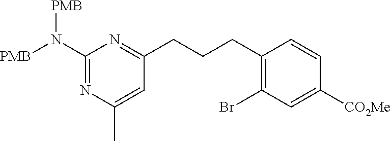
C1(N([PMB])[PMB])=NC(C)=CC(CCCC2=C(Br)C=C([CO2Me])C=C2)=N1
